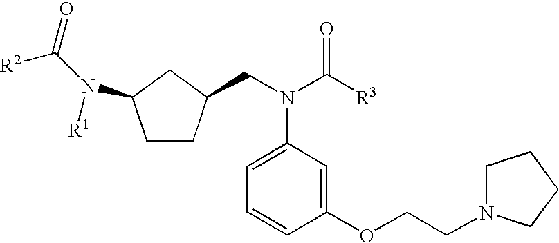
C1CC(CN(C([R3])=O)C2=CC=CC(OCCN3CCCC3)=C2)CC1N([R1])C(=O)[R2]
